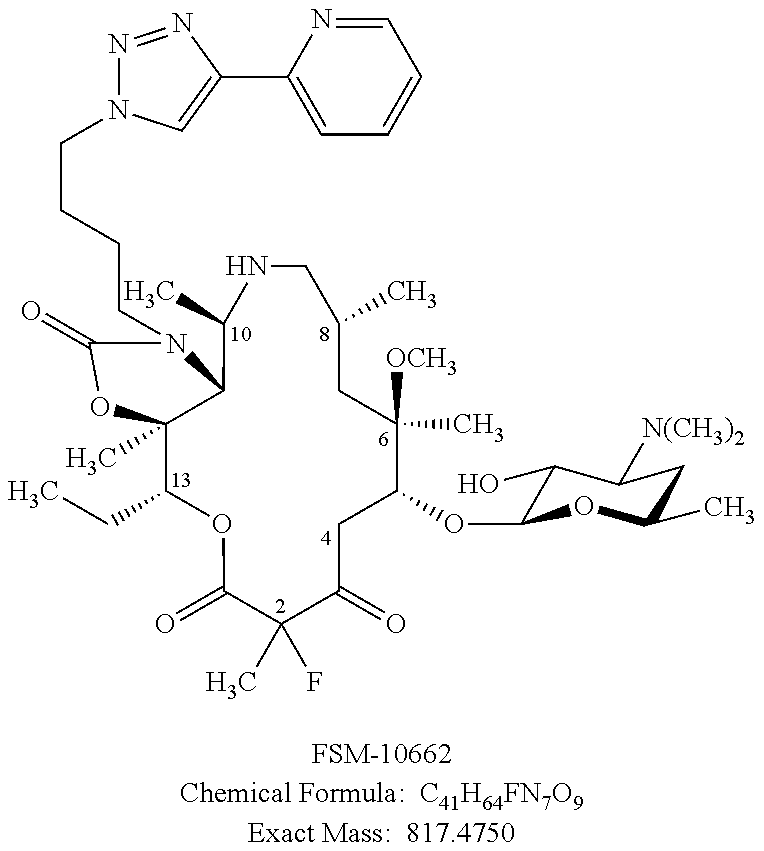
C12(C)C(CC)OC(=O)C(C)(F)C(=O)CC(OC3C(O)C([N(CH3)2])CC(C)O3)C(C)([OCH3])CC(C)CNC(C)C1N(CCCCN1N=NC(C3=CC=CC=N3)=C1)C(=O)O2.[FSM-10662Chemical Formula:  C41H64FN7O9Exact Mass:  817.4750]
